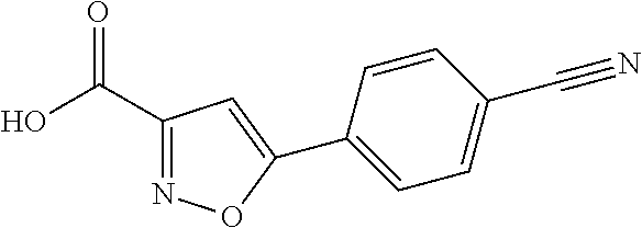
OC(=O)C1=NOC(C2=CC=C(C#N)C=C2)=C1
